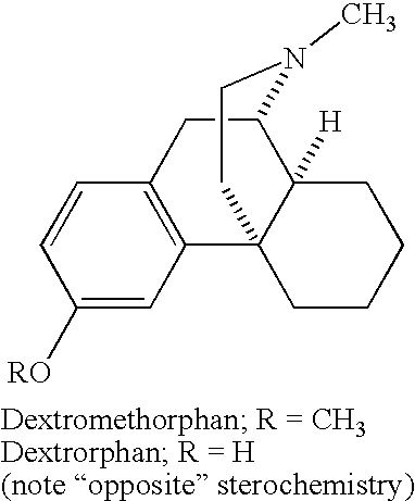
C1=CC([RO])=CC2=C1CC1C3([H])C2(CCN1C)CCCC3
